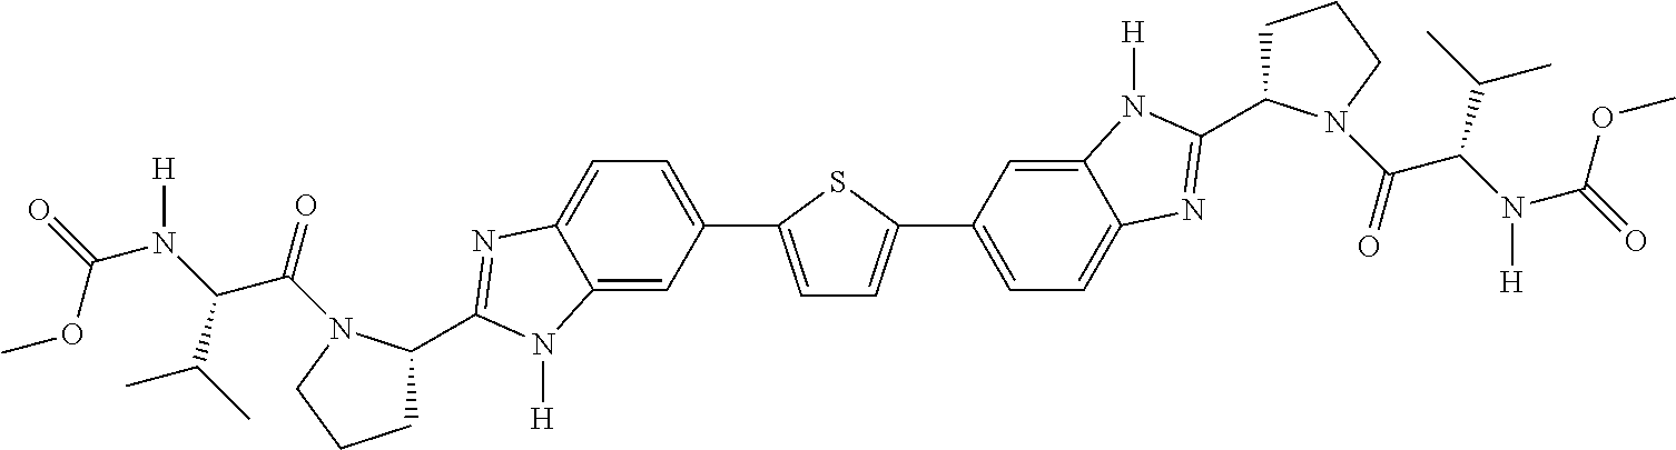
COC(N(C(C(C)C)C(=O)N1C(C2=NC3=CC=C(C4=CC=C(C5=CC=C6C(=C5)N([H])C(C5CCCN5C(=O)C(N([H])C(=O)OC)C(C)C)=N6)S4)C=C3N2[H])CCC1)[H])=O
